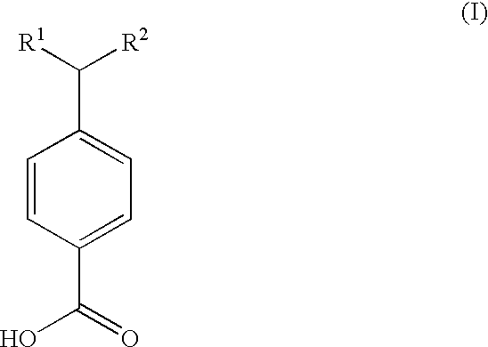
C1=CC(C(=O)O)=CC=C1C([R1])[R2]
